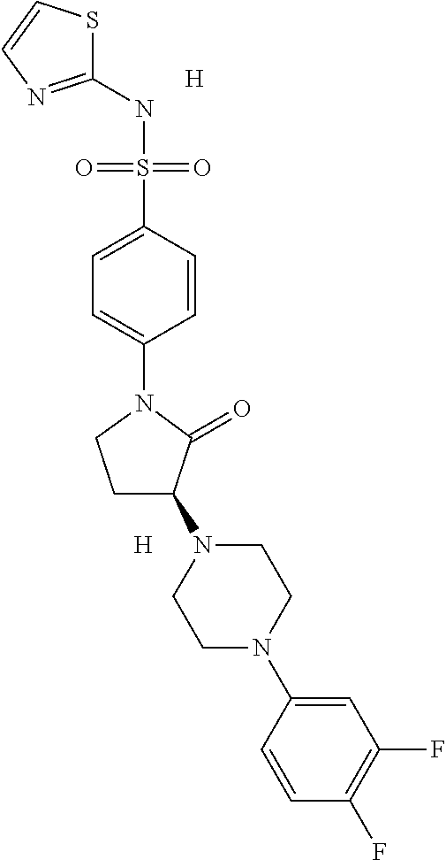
C1(NS(C2=CC=C(N3CCC(N4CCN(C5=CC(F)=C(F)C=C5)CC4)C3=O)C=C2)(=O)=O)=NC=CS1.[H].[H]
